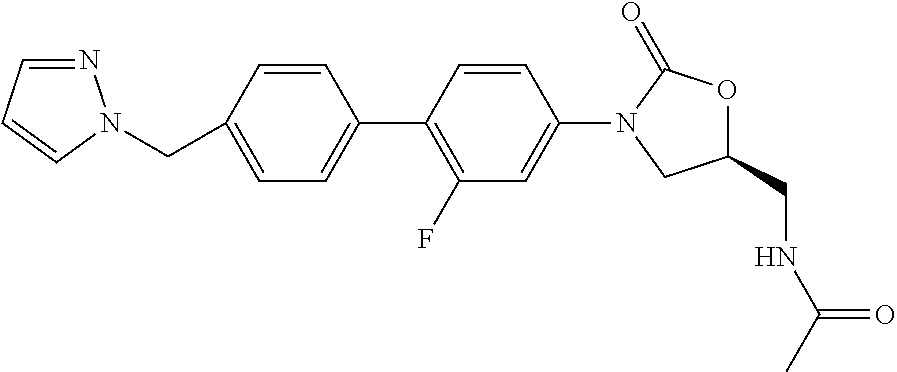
C1=C(CN2N=CC=C2)C=CC(C2=C(F)C=C(N3CC(CNC(C)=O)OC3=O)C=C2)=C1
